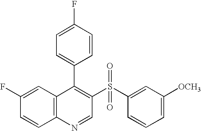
C12=C(C=C(F)C=C1)C(C1=CC=C(F)C=C1)=C(S(C1=CC([OCH3])=CC=C1)(=O)=O)C=N2
